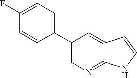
C1(C2=CC=C(F)C=C2)=CN=C2C(=C1)C=CN2
